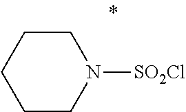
C1CN([SO2Cl])CCC1
